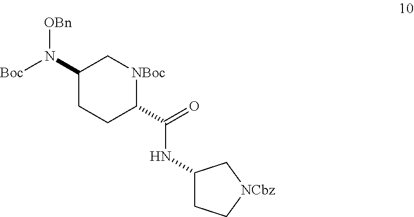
C1(N([OBn])[Boc])CCC(C(=O)NC2CC[NCbz]C2)[NBoc]C1
